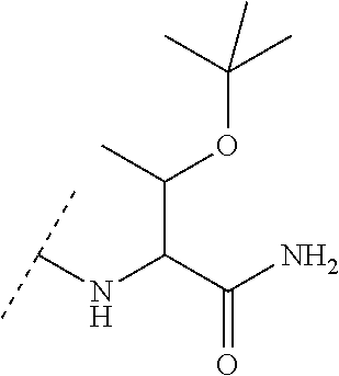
C(C(C(N)=O)NC(C)C)(OC(C)(C)C)C
